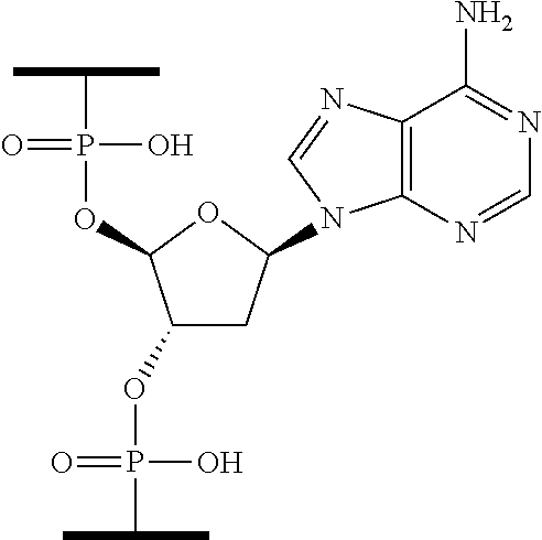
C(P(=O)(O)OC1C(OP(=O)(O)C(C)C)CC(N2C3=C(C(N)=NC=N3)N=C2)O1)(C)C
